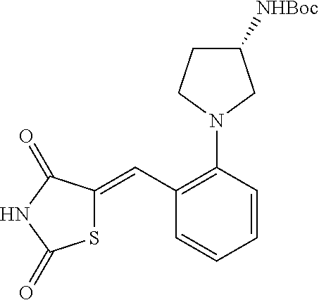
S1C(=CC2=C(N3CC([NHBoc])CC3)C=CC=C2)C(=O)NC1=O
